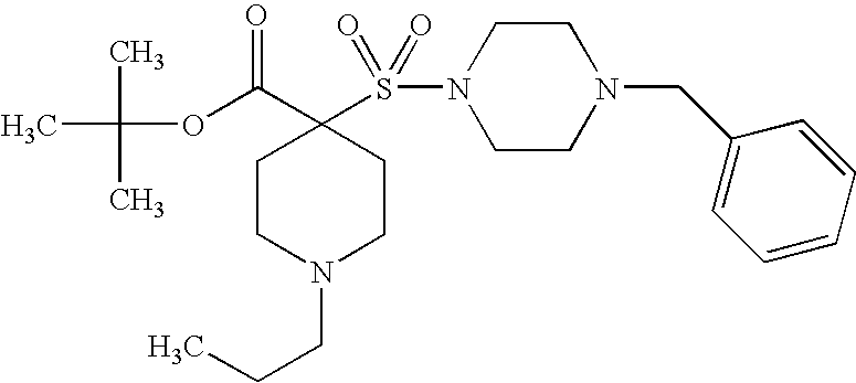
C1CN(CCC)CCC1(S(N1CCN(CC2=CC=CC=C2)CC1)(=O)=O)C(OC(C)(C)C)=O
